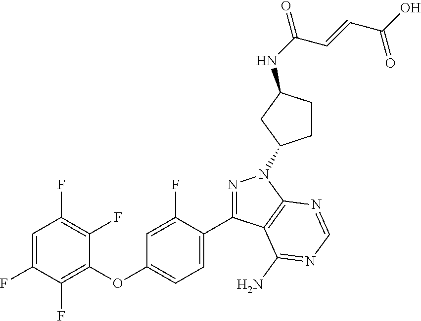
C1=C(F)C(F)=C(OC2=CC=C(C3=NN(C4CCC(NC(C=CC(O)=O)=O)C4)C4=C3C(N)=NC=N4)C(F)=C2)C(F)=C1F
